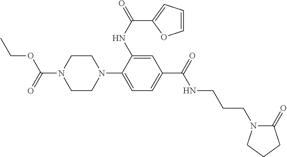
CCOC(N1CCN(C2=CC=C(C(=O)NCCCN3C(=O)CCC3)C=C2NC(=O)C2=CC=CO2)CC1)=O
